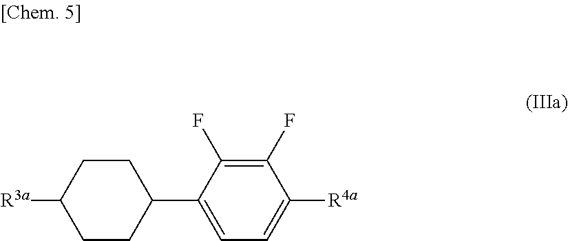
C1=C(C2CCC([R3a])CC2)C(F)=C(F)C([R4a])=C1
